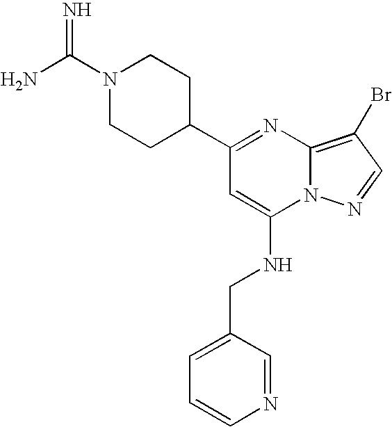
C1(C2=NC3=C(Br)C=NN3C(NCC3=CC=CN=C3)=C2)CCN(C(=N)N)CC1
